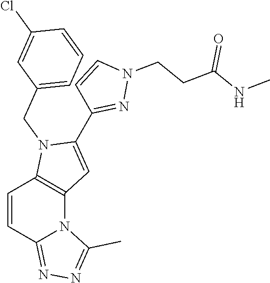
C1=CC2=NN=C(C)N2C2=C1N(CC1=CC=CC(Cl)=C1)C(C1=NN(CCC(NC)=O)C=C1)=C2
